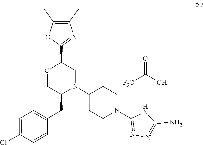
C1(C2OCC(CC3=CC=C(Cl)C=C3)N(C3CCN(C4=NN=C(N)N4)CC3)C2)=NC(C)=C(C)O1.C(O)(=O)[F3C]
